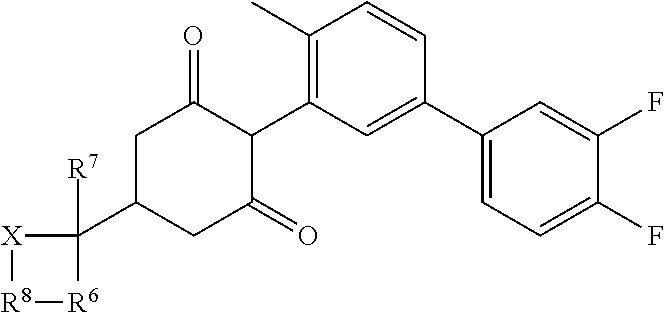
C1C(C2([R7])[X][R8][R6]2)CC(=O)C(C2=C(C)C=CC(C3=CC=C(F)C(F)=C3)=C2)C1=O
